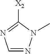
[X2]C1=NC=NN1C
